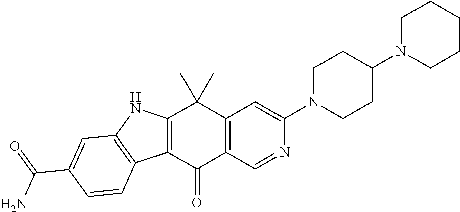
C12=C(C(=O)C3=C(C1(C)C)C=C(N1CCC(N4CCCCC4)CC1)N=C3)C1=C(N2)C=C(C(=O)N)C=C1
